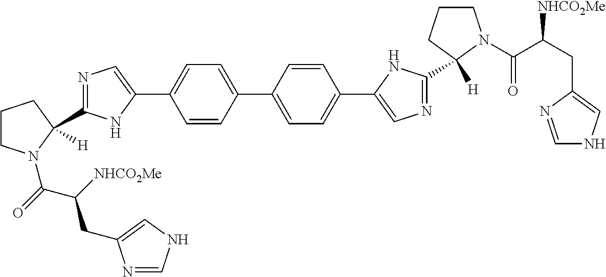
C1CN(C(=O)C(CC2=CNC=N2)[NHCO2Me])C(C2=NC=C(C3=CC=C(C4=CC=C(C5=CN=C(C6([H])CCCN6C(=O)C(CC6=CNC=N6)[NHCO2Me])N5)C=C4)C=C3)N2)([H])C1
